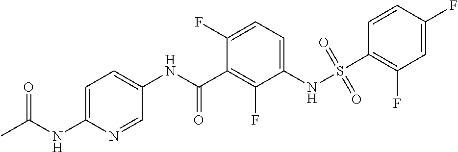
C1=C(NC(C)=O)N=CC(NC(C2=C(F)C(NS(C3=C(F)C=C(F)C=C3)(=O)=O)=CC=C2F)=O)=C1
